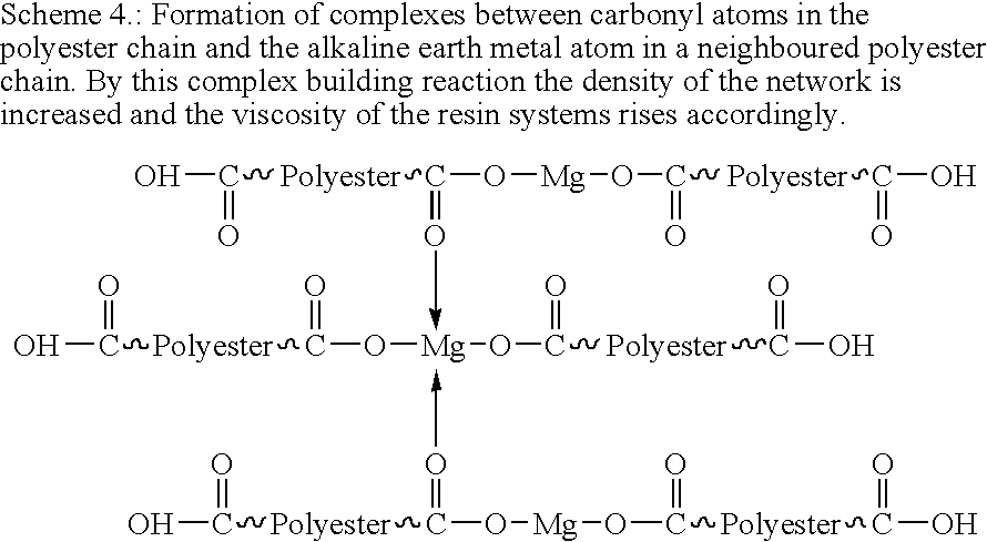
OC(=O)[Polyester]C(=O->[Mg](OC(=O)[Polyester]C(=O)O)(OC([Polyester]C(O)=O)=O)-O=C([Polyester]C(O)=O)O[Mg]OC(=O)[Polyester]C(=O)O)O[Mg]OC(=O)[Polyester]C(=O)O
